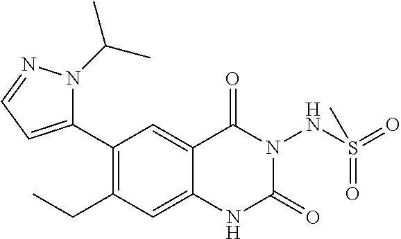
C1(C2=CC=NN2C(C)C)=C(CC)C=C2C(=C1)C(=O)N(NS(=O)(=O)C)C(=O)N2
